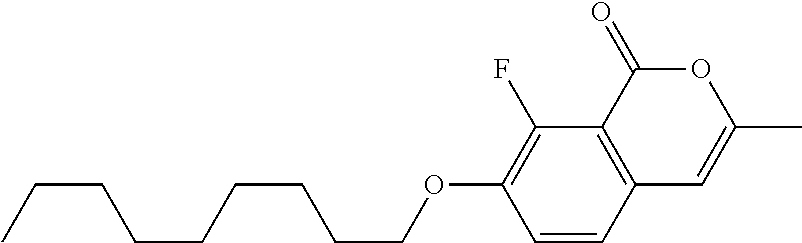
C1=CC2=C(C(F)=C1OCCCCCCCCC)C(=O)OC(C)=C2
